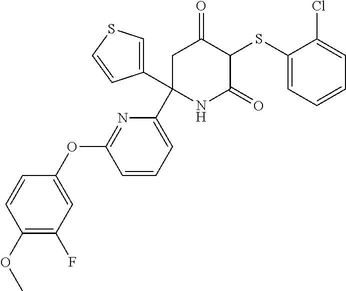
C1(SC2C(=O)CC(C3=CC=CC(OC4=CC(F)=C(OC)C=C4)=N3)(C3=CSC=C3)NC2=O)=CC=CC=C1Cl
